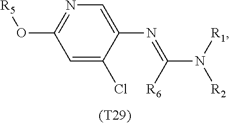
C1=C(Cl)C(N=C(N([R1])[R2])[R6])=CN=C1O[R5].[(T29)]
